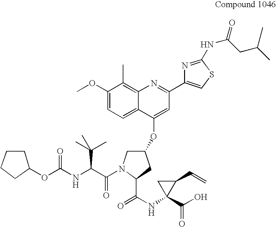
C1(OC)=CC=C2C(=C1C)N=C(C1=CSC(NC(=O)CC(C)C)=N1)C=C2OC1CN(C(=O)C(C(C)(C)C)NC(OC2CCCC2)=O)C(C(=O)NC2(C(=O)O)C(C=C)C2)C1
